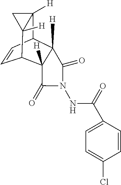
C1=CC2C3([H])C([H])(C1C1([H])C2([H])C1)C(=O)N(NC(=O)C1=CC=C(Cl)C=C1)C3=O
